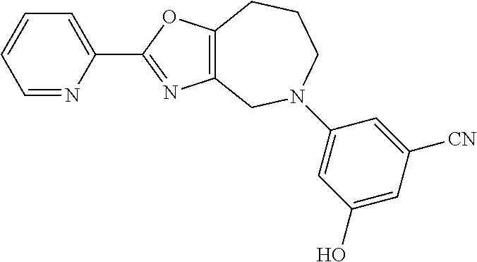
C1=NC(C2=NC3=C(O2)CCCN(C2=CC(O)=CC([CN])=C2)C3)=CC=C1
